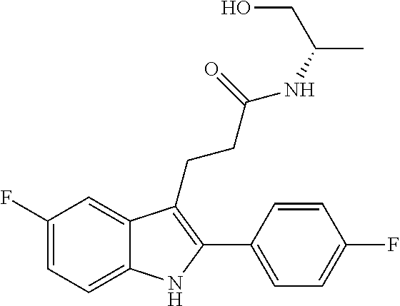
C1=C2C(CCC(NC(CO)C)=O)=C(C3=CC=C(F)C=C3)NC2=CC=C1F
